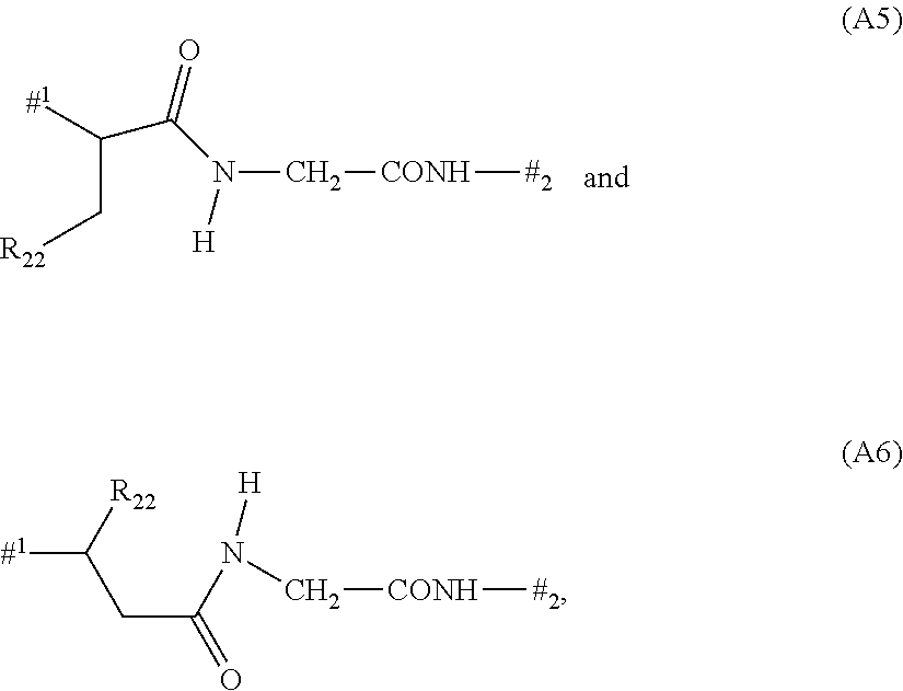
[#1]C(C[R22])C(N([H])C[CONH][#2])=O.C([CONH][#2])N([H])C(CC([#1])[R22])=O
